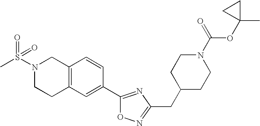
C12=C(C=C(C3=NC(CC4CCN(C(OC5(C)CC5)=O)CC4)=NO3)C=C1)CCN(S(C)(=O)=O)C2
